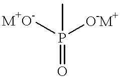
[M+O-]P([O-M+])(=O)C
